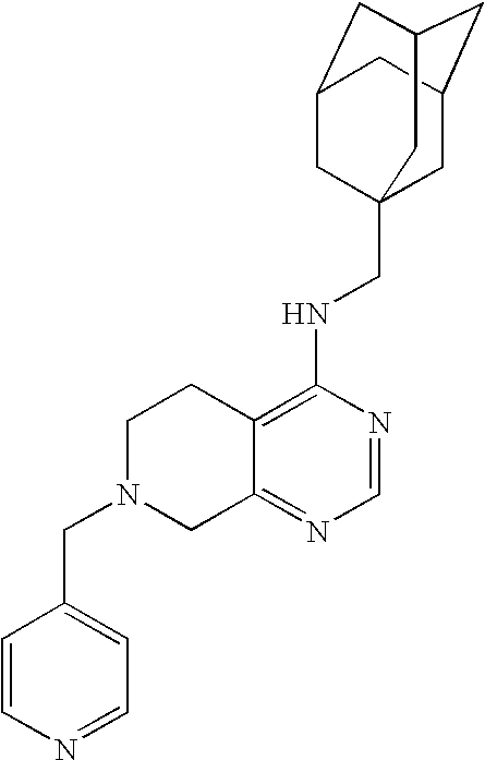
C12=C(NCC34CC5CC(CC(C3)C5)C4)N=CN=C1CN(CC1=CC=NC=C1)CC2
